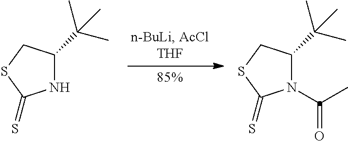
N1C(C(C)(C)C)CSC1=S.N1(C(C)=O)C(C(C)(C)C)CSC1=S
